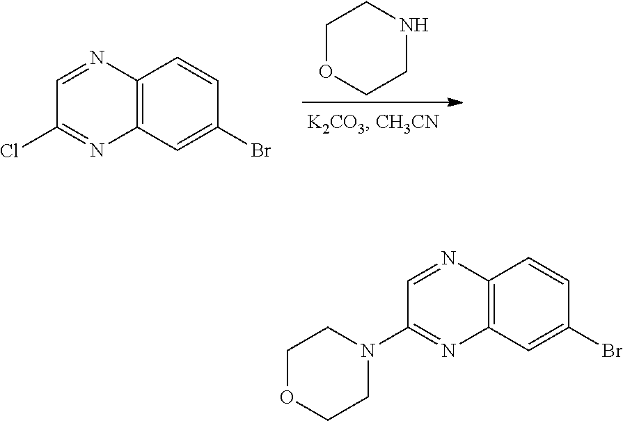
C1OCCNC1.C1(Br)=CC2=C(C=C1)N=CC(Cl)=N2.C12=C(C=C(Br)C=C1)N=C(N1CCOCC1)C=N2
